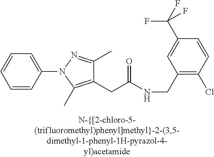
C1=CC(N2C(C)=C(CC(=O)NCC3=C(Cl)C=CC(C(F)(F)F)=C3)C(C)=N2)=CC=C1
